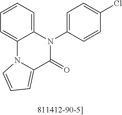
C1=CC=C2C(=C1)N1C(=CC=C1)C(=O)N2C1=CC=C(Cl)C=C1
